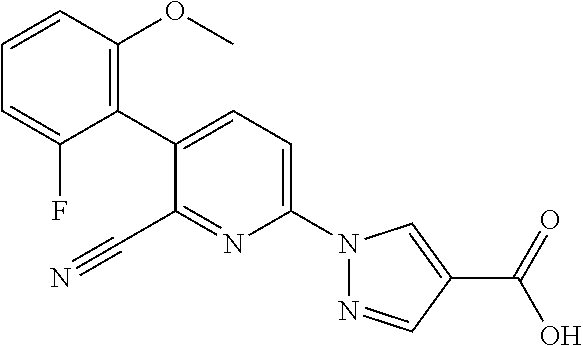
C1(C#N)=NC(N2N=CC(C(O)=O)=C2)=CC=C1C1=C(OC)C=CC=C1F
